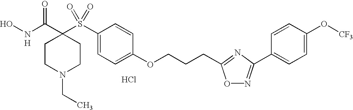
N(C(C1(S(C2=CC=C(OCCCC3=NC(C4=CC=C(O[CF3])C=C4)=NO3)C=C2)(=O)=O)CCN(CC)CC1)=O)O.Cl.[H]
